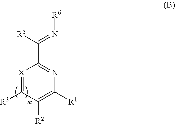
C(=N[R6])([R5])C1=NC([R1])=C([R2])C([R3])=[X]1
